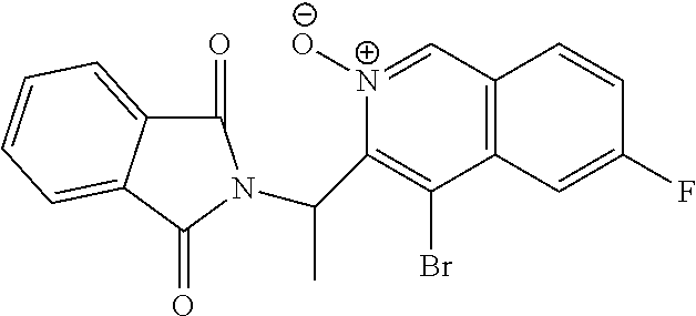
C12=C(C=[N+]([O-])C(C(C)N3C(=O)C4=CC=CC=C4C3=O)=C1Br)C=CC(F)=C2
